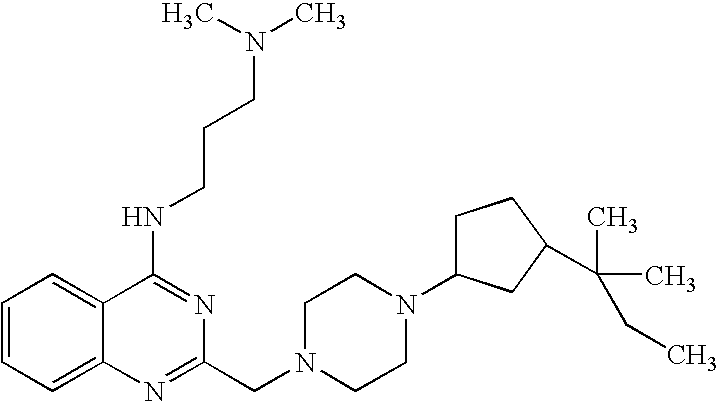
C1=CC=C2C(=C1)N=C(CN1CCN(C3CCC(C(C)(CC)C)C3)CC1)N=C2NCCCN(C)C
